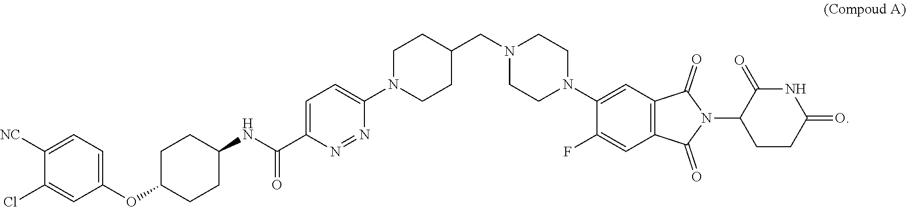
C1N(C2=CC=C(C(NC3CCC(OC4=CC=C([NC])C(Cl)=C4)CC3)=O)N=N2)CCC(CN2CCN(C3=CC4=C(C=C3F)C(=O)N(C3CCC(=O)NC3=O)C4=O)CC2)C1
